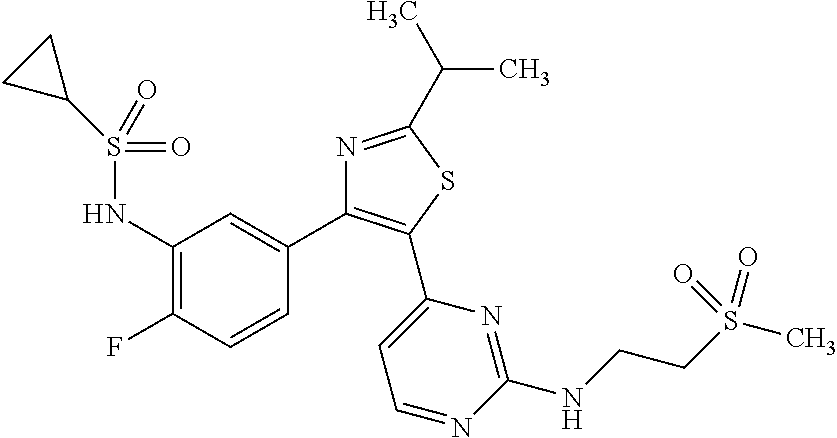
C1(NS(=O)(=O)C2CC2)=C(F)C=CC(C2=C(C3=CC=NC(NCCS(C)(=O)=O)=N3)SC(C(C)C)=N2)=C1
